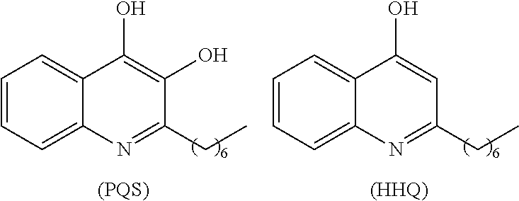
C1=CC=C2C(=C1)C(O)=C(O)C(CC)=N2.C1=CC=C2C(=C1)C(O)=CC(CC)=N2.[(PQS)].[(HHQ)]
